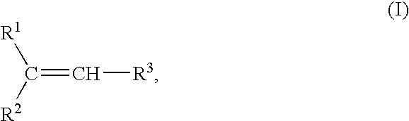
[R1]C([R2])=C[R3]
